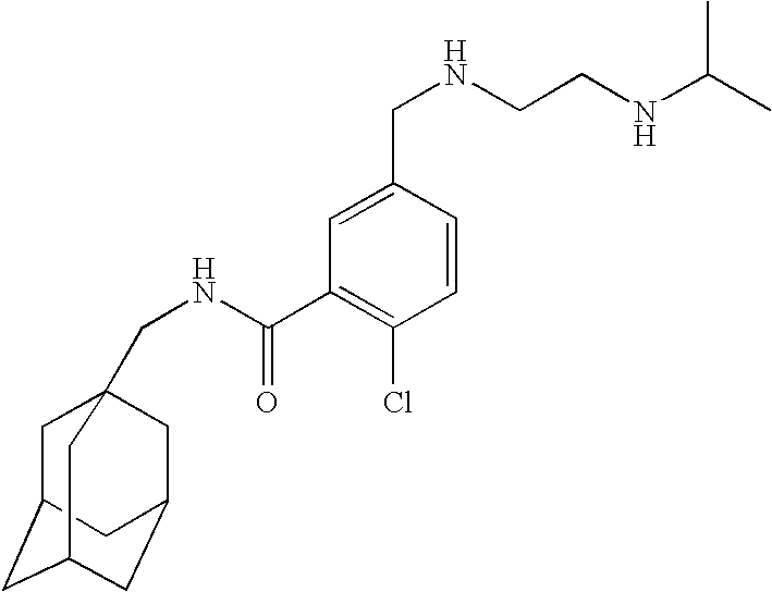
C1=C(CNCCNC(C)C)C=CC(Cl)=C1C(=O)NCC12CC3CC(CC(C1)C3)C2
